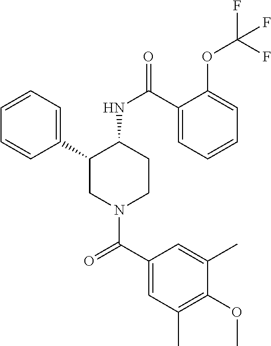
C1=CC=C(C2CN(C(C3=CC(C)=C(OC)C(C)=C3)=O)CCC2NC(=O)C2=CC=CC=C2OC(F)(F)F)C=C1
